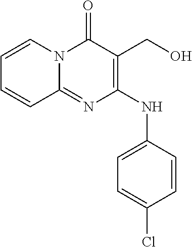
C1=CN2C(=NC(NC3=CC=C(Cl)C=C3)=C(CO)C2=O)C=C1
